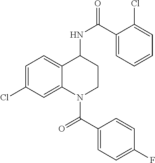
C1=C(Cl)C=C2C(=C1)C(NC(C1=CC=CC=C1Cl)=O)CCN2C(=O)C1=CC=C(F)C=C1
